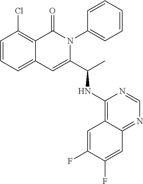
C1=CC=C2C(=C1Cl)C(=O)N(C1=CC=CC=C1)C(C(C)NC1=C3C(=NC=N1)C=C(F)C(F)=C3)=C2
